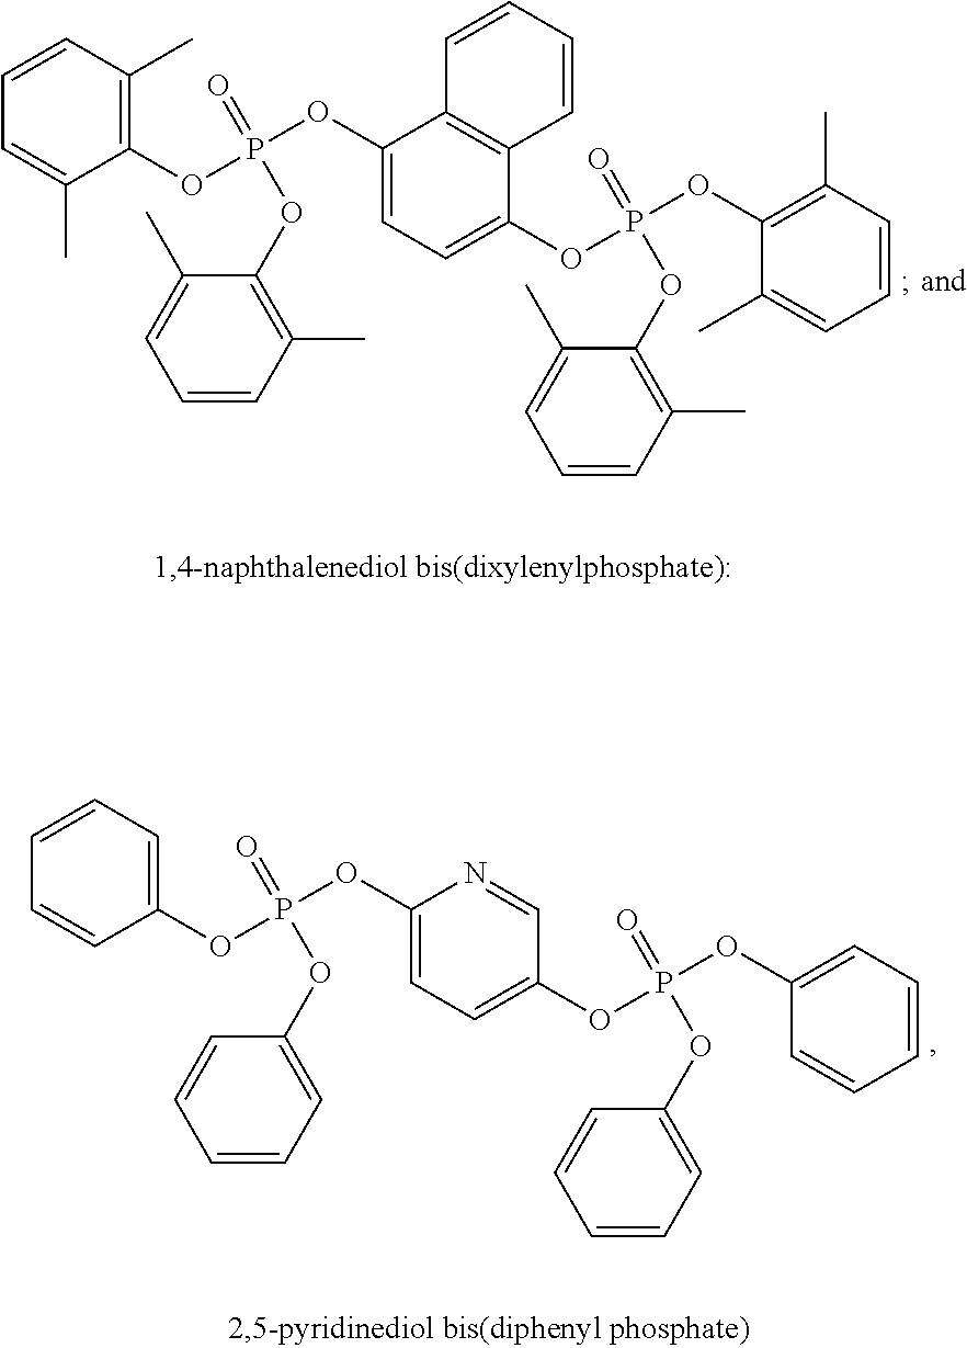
C1(OP(=O)(OC2=CC=CC=C2)OC2=CC=C(OP(=O)(OC3=CC=CC=C3)OC3=CC=CC=C3)C=N2)=CC=CC=C1.C1(OP(=O)(OC2=C(C)C=CC=C2C)OC2=CC=C(OP(=O)(OC3=C(C)C=CC=C3C)OC3=C(C)C=CC=C3C)C3=C2C=CC=C3)=C(C)C=CC=C1C
